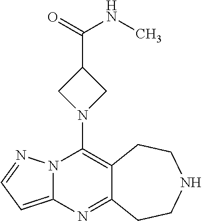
N12C(=CC=N1)N=C1C(=C2N2CC(C(NC)=O)C2)CCNCC1
